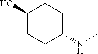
C1(O)CCC(NC)CC1
